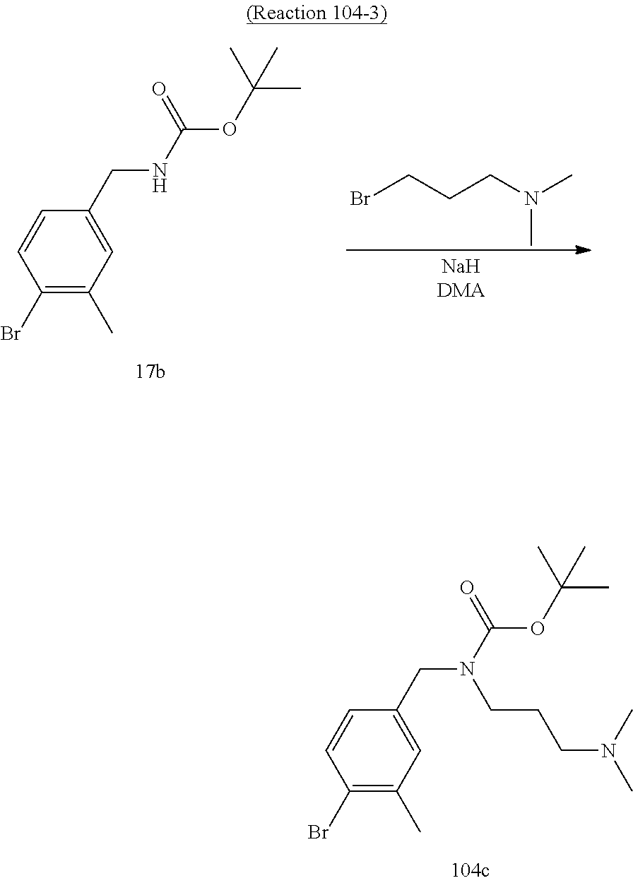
C1(Br)=C(C)C=C(CN(C(OC(C)(C)C)=O)CCCN(C)C)C=C1.C1(Br)=C(C)C=C(CNC(OC(C)(C)C)=O)C=C1.BrCCCN(C)C
